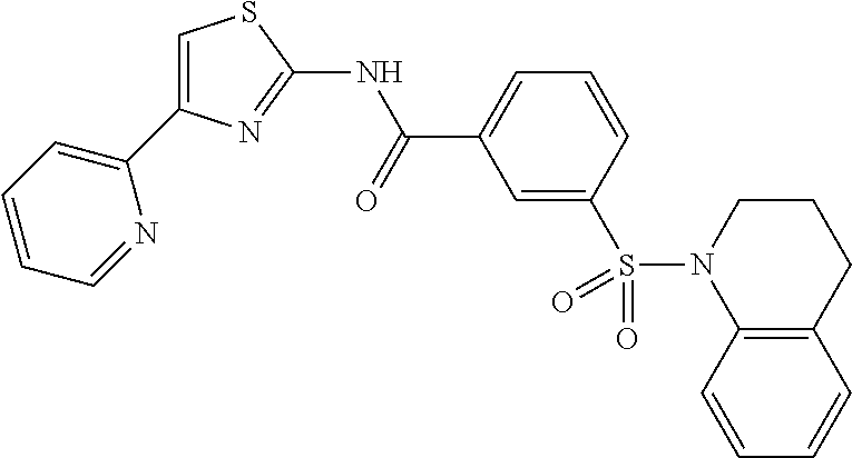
C1=CC=NC(C2=CSC(NC(C3=CC=CC(S(N4C5=C(CCC4)C=CC=C5)(=O)=O)=C3)=O)=N2)=C1
